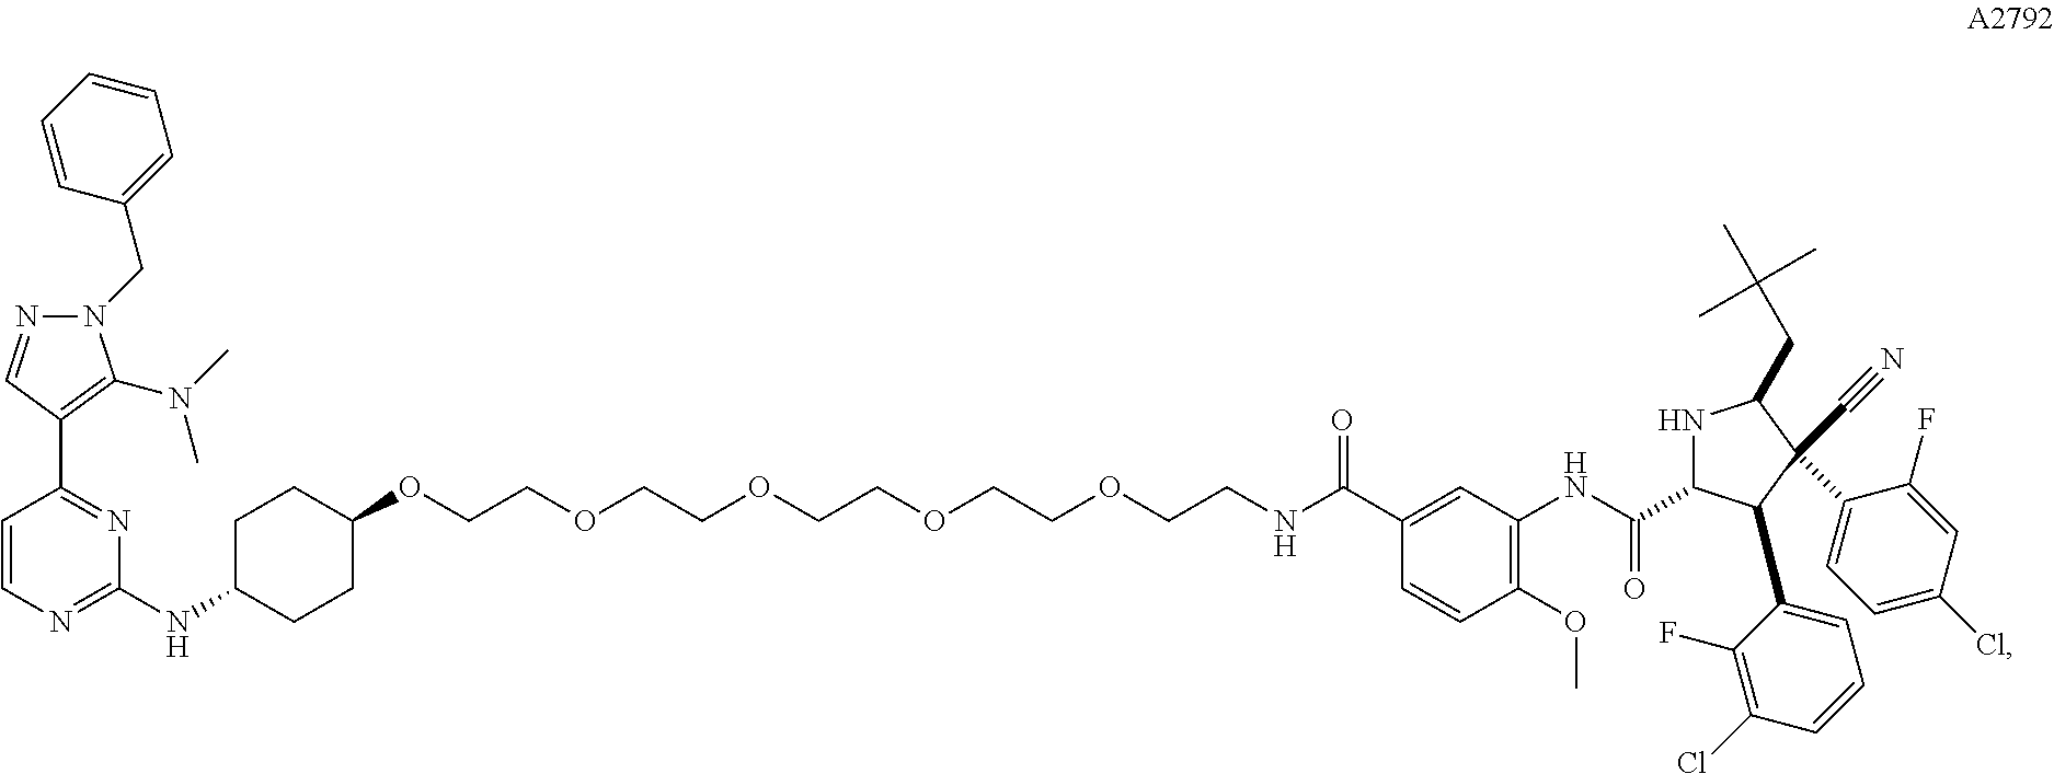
C1=CN=C(NC2CCC(OCCOCCOCCOCCOCCNC(=O)C3=CC(NC(C4NC(CC(C)(C)C)C(C5=CC=C(Cl)C=C5F)(C#N)C4C4=CC=CC(Cl)=C4F)=O)=C(OC)C=C3)CC2)N=C1C1=C(N(C)C)N(CC2=CC=CC=C2)N=C1
